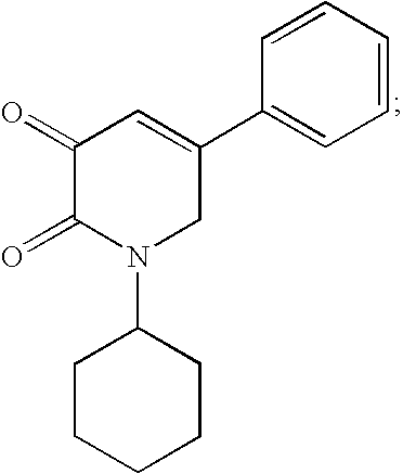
C1=CC(C2=CC(=O)C(=O)N(C3CCCCC3)C2)=CC=C1
